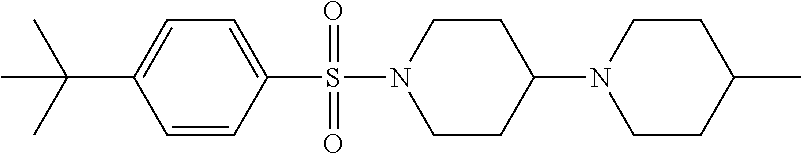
C1=C(C(C)(C)C)C=CC(S(N2CCC(N3CCC(C)CC3)CC2)(=O)=O)=C1
